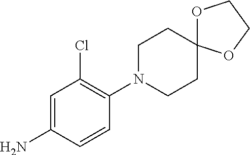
C1=C(N)C=CC(N2CCC3(CC2)OCCO3)=C1Cl
